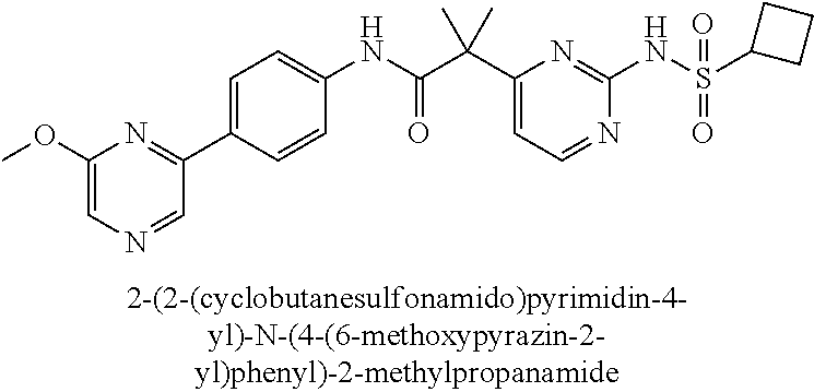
N1=CC=C(C(C(NC2=CC=C(C3=NC(OC)=CN=C3)C=C2)=O)(C)C)N=C1NS(=O)(=O)C1CCC1
